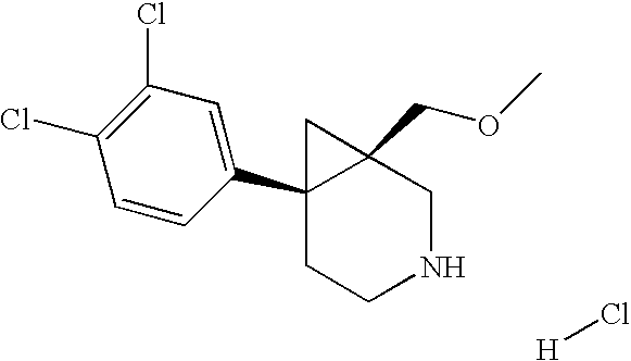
C1(Cl)=C(Cl)C=C(C23CCNCC2(COC)C3)C=C1.[H]Cl
